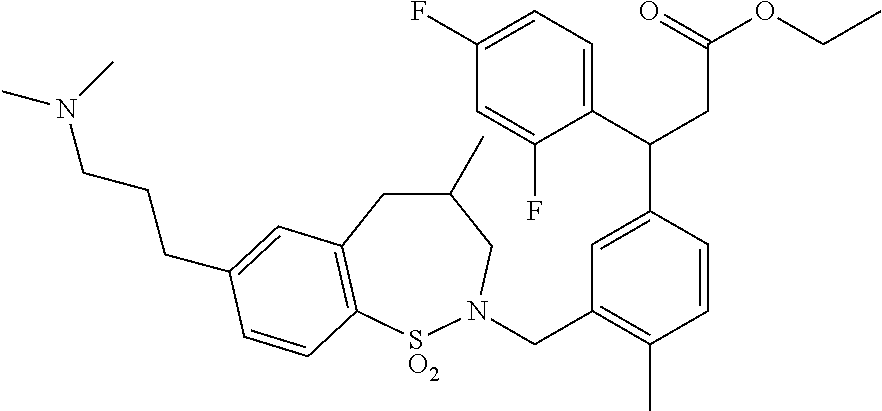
C1(C(CC(OCC)=O)C2=CC(CN3[SO2]C4=C(CC(C)C3)C=C(CCCN(C)C)C=C4)=C(C)C=C2)=CC=C(F)C=C1F
